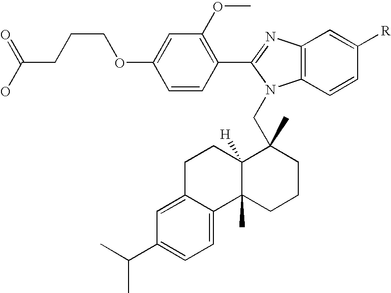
C12=C(C=CC([R])=C1)N(CC1(C)C3([H])C(C)(CCC1)C1=CC=C(C(C)C)C=C1CC3)C(C1=C(OC)C=C(OCCCC(O)=O)C=C1)=N2
